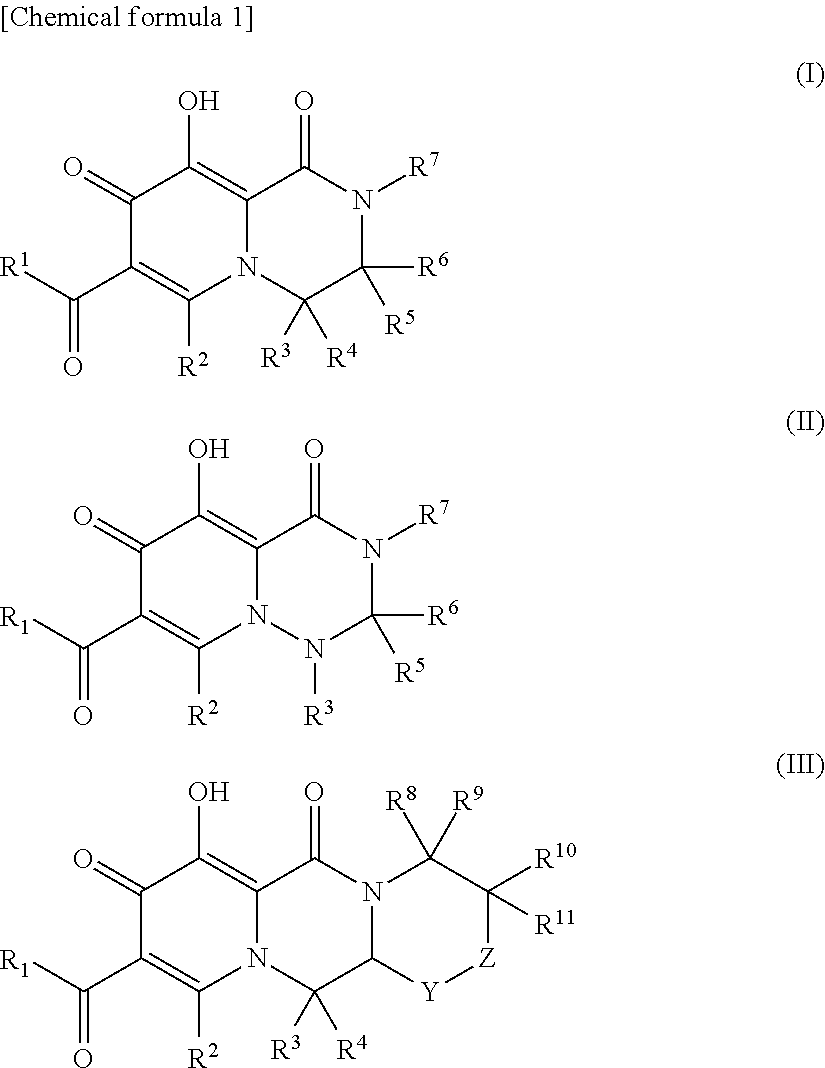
C1(=O)C(C([R1])=O)=C([R2])N2C(=C1O)C(=O)N([R7])C([R6])([R5])C2([R3])[R4].C1(=O)C(C([R1])=O)=C([R2])N2C(=C1O)C(=O)N([R7])C([R6])([R5])N2[R3].C12=C(O)C(=O)C(C(=O)[R1])=C([R2])N1C([R3])([R4])C1N(C2=O)C([R8])([R9])C([R10])([R11])[Z][Y]1
